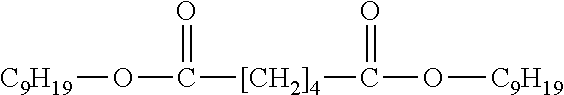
[[CH2]4](C(O[C9H19])=O)C(O[C9H19])=O
